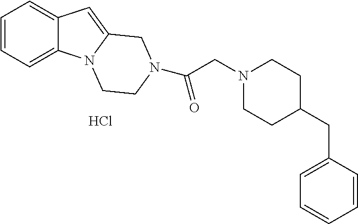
Cl.C1=CC=C2C(=C1)C=C1N2CCN(C(CN2CCC(CC3=CC=CC=C3)CC2)=O)C1
